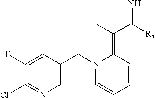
C1(F)=CC(CN2C=CC=CC2=C(C([R3])=N)C)=CN=C1Cl
